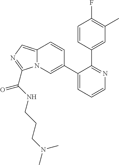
C1(C2=CN3C(=CN=C3C(NCCCN(C)C)=O)C=C2)=CC=CN=C1C1=CC(C)=C(F)C=C1
